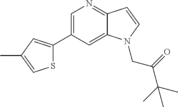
C1=C(C2=CC(C)=CS2)C=C2C(=N1)C=CN2CC(C(C)(C)C)=O
